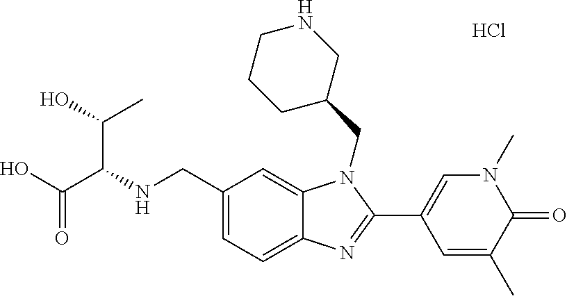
Cl.C1=C(CNC(C(O)=O)C(O)C)C=C2C(=C1)N=C(C1=CN(C)C(=O)C(C)=C1)N2CC1CNCCC1
